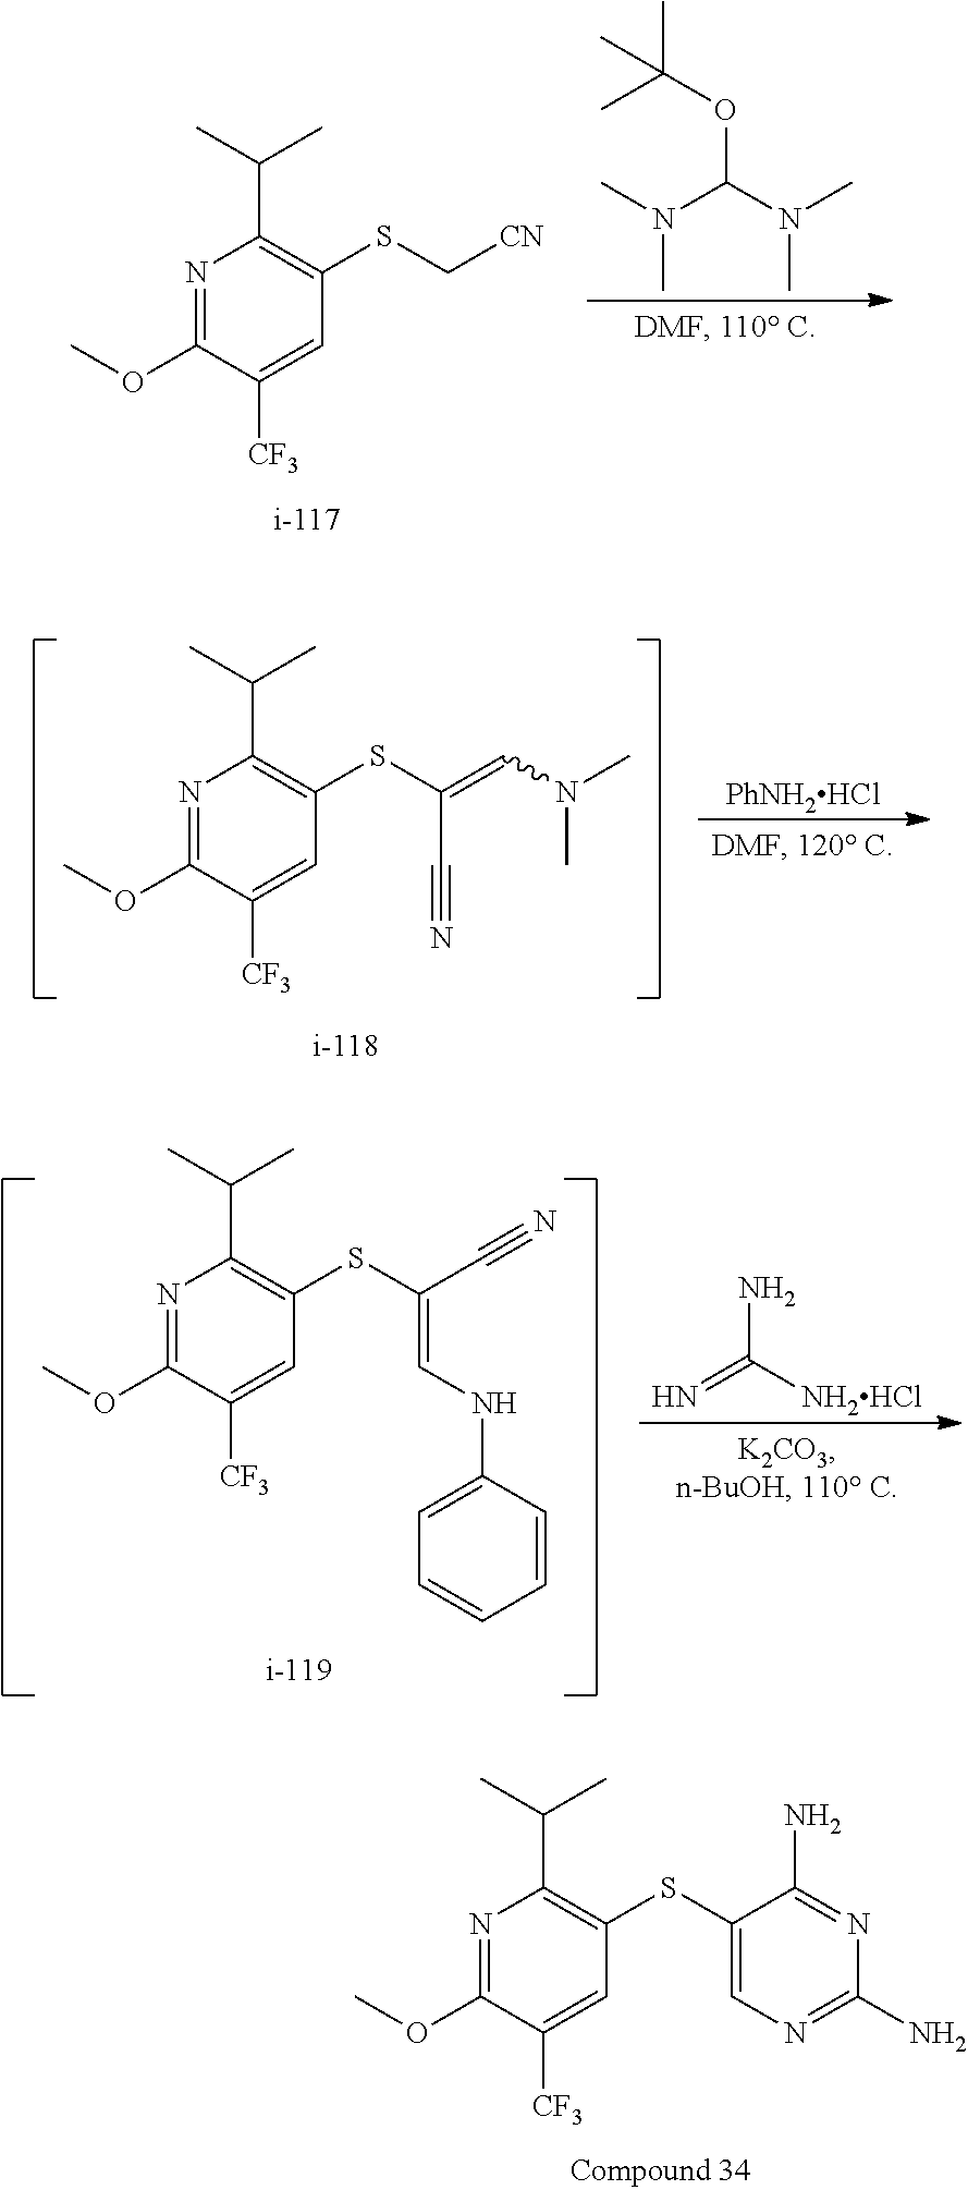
N1=C(OC)C([CF3])=CC(SC[CN])=C1C(C)C.N(C)(C)C(N(C)C)OC(C)(C)C.[PhNH2HCl].N1=C(OC)C([CF3])=CC(SC(=CN(C)C)C#N)=C1C(C)C.N1=C(OC)C([CF3])=CC(SC(C#N)=CNC2=CC=CC=C2)=C1C(C)C.NC([NH2HCl])=N.N1=C(OC)C([CF3])=CC(SC2=CN=C(N)N=C2N)=C1C(C)C
